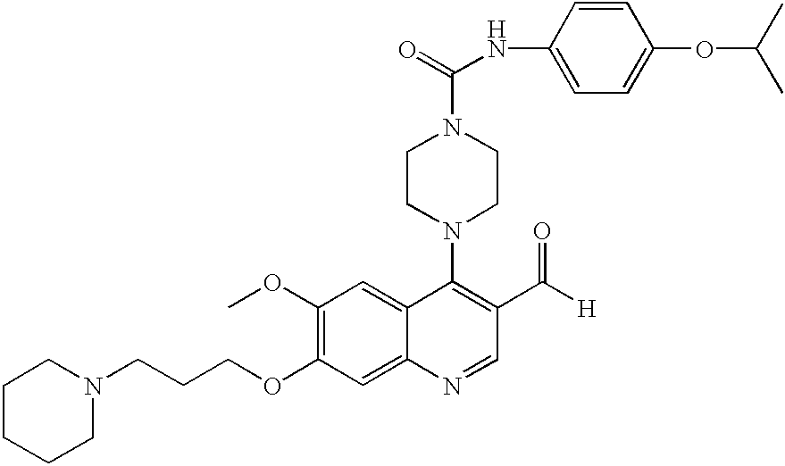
C1(OC)=C(OCCCN2CCCCC2)C=C2C(=C1)C(N1CCN(C(=O)NC3=CC=C(OC(C)C)C=C3)CC1)=C(C([H])=O)C=N2
